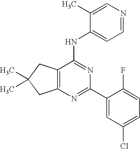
C12=C(CC(C)(C)C1)C(NC1=CC=NC=C1C)=NC(C1=CC(Cl)=CC=C1F)=N2
